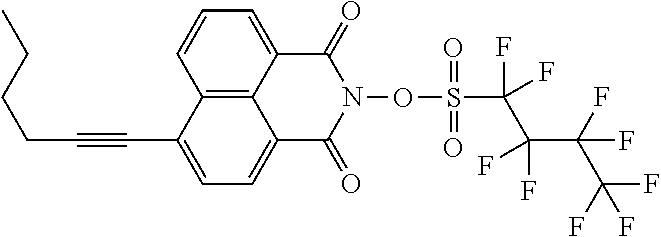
C12=C3C(=CC=C1)C(=O)N(OS(C(C(C(F)(F)C(F)(F)F)(F)F)(F)F)(=O)=O)C(=O)C3=CC=C2C#CCCCC
